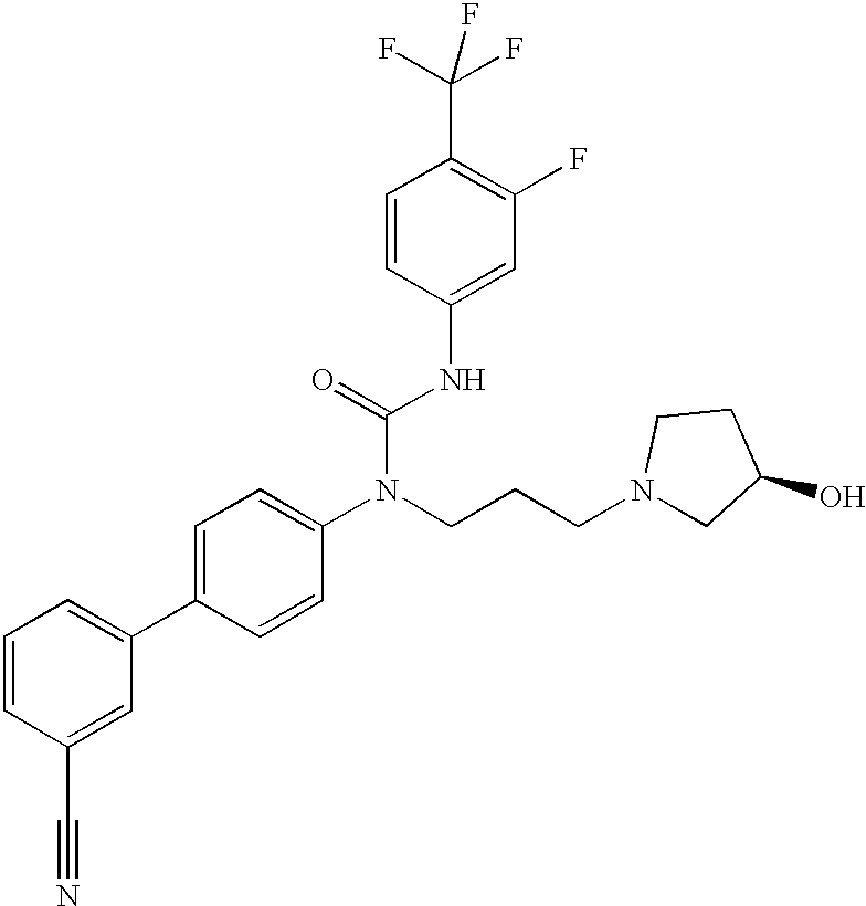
C1=CC(C#N)=CC(C2=CC=C(N(CCCN3CC(O)CC3)C(=O)NC3=CC(F)=C(C(F)(F)F)C=C3)C=C2)=C1
